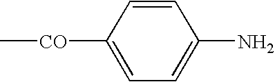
C1=C([CO]C)C=CC(N)=C1
